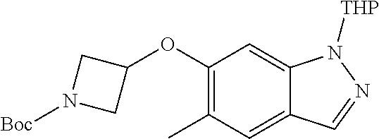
C1(OC2CN([Boc])C2)=C(C)C=C2C(=C1)N([THP])N=C2
